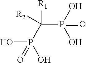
C(P(O)(O)=O)([R1])(P(O)(O)=O)[R2]
